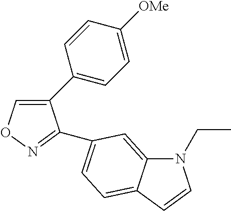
C1(C2=CC=C([OMe])C=C2)=CON=C1C1=CC=C2C(=C1)N(CC)C=C2
